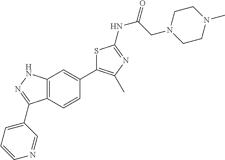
C(CN1CCN(C)CC1)(NC1=NC(C)=C(C2=CC3=C(C=C2)C(C2=CC=CN=C2)=NN3)S1)=O
